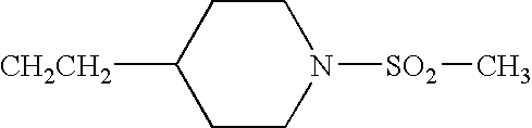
[CH2CH2]C1CCN([SO2]C)CC1
